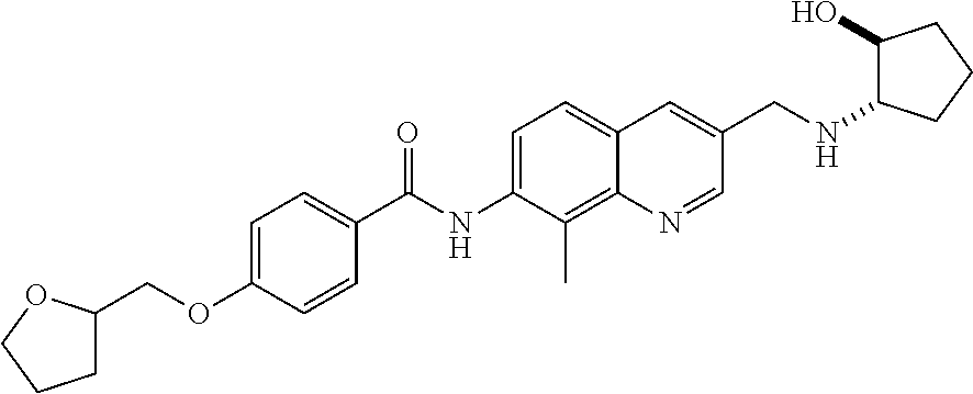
C1C(COC2=CC=C(C(NC3=CC=C4C(=C3C)N=CC(CNC3C(O)CCC3)=C4)=O)C=C2)OCC1
